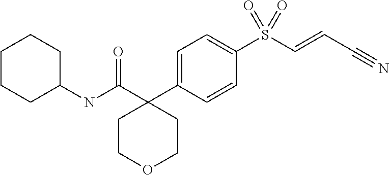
C1=C(C2(C(NC3CCCCC3)=O)CCOCC2)C=CC(S(C=CC#N)(=O)=O)=C1
